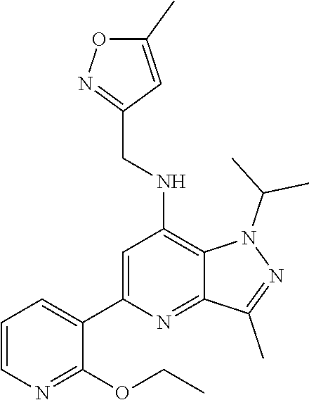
C1(C2=CC=CN=C2OCC)=CC(NCC2=NOC(C)=C2)=C2C(=N1)C(C)=NN2C(C)C
